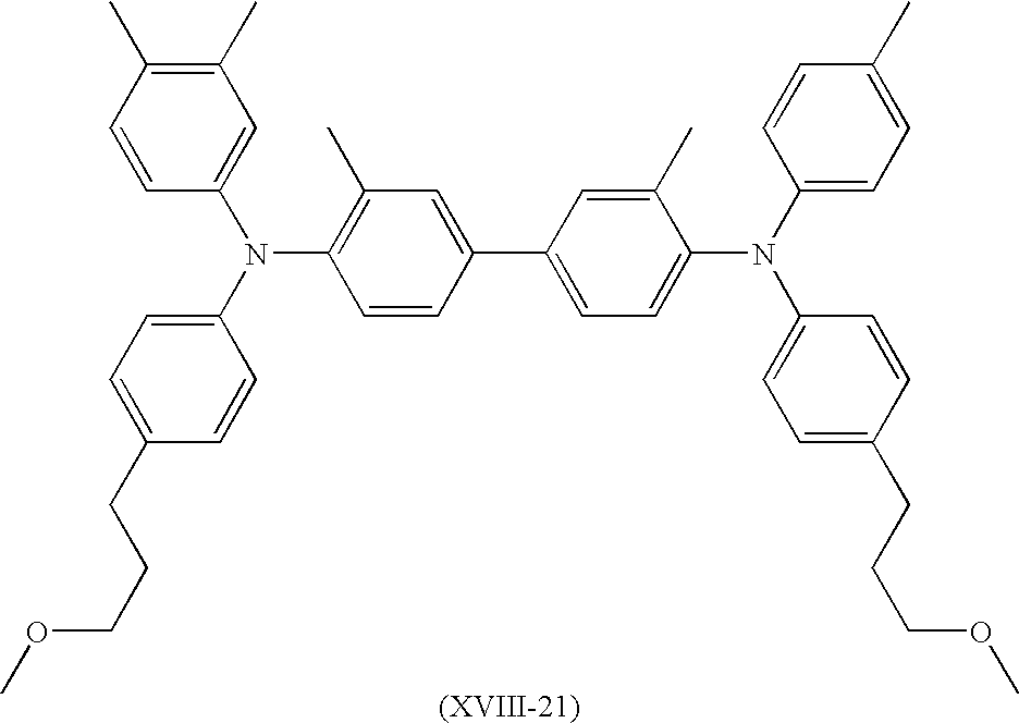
C1=CC(C)=C(C)C=C1N(C1=CC=C(CCCOC)C=C1)C1=C(C)C=C(C2=CC=C(N(C3=CC=C(CCCOC)C=C3)C3=CC=C(C)C=C3)C(C)=C2)C=C1
